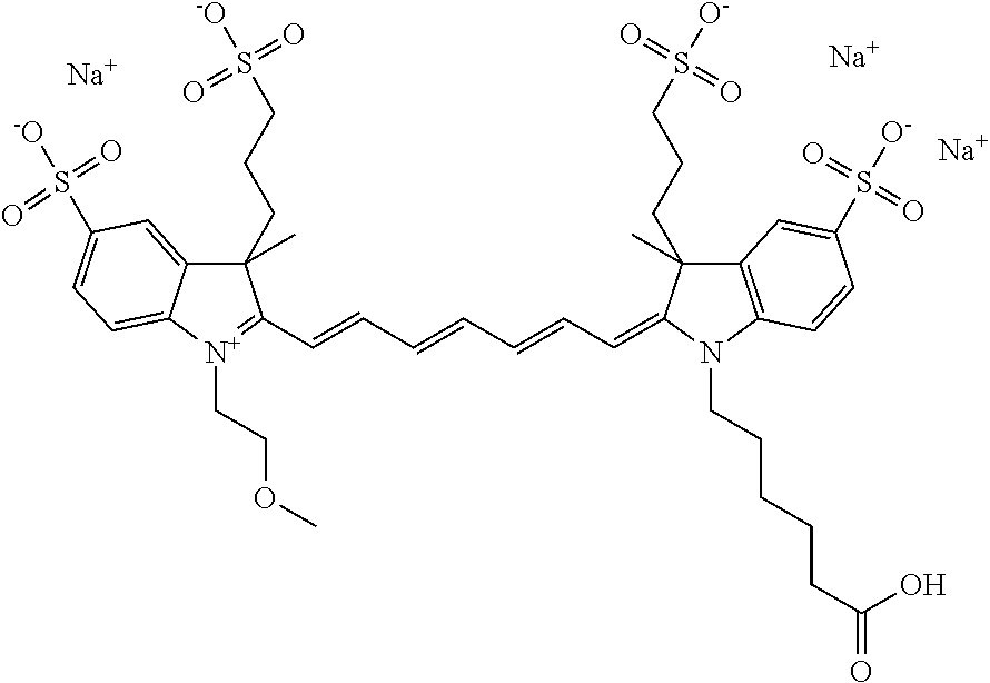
[Na].[Na].[Na].C12=CC(S(=O)(=O)[-O])=CC=C1[N+](CCOC)=C(C=CC=CC=CC=C1N(CCCCCC(=O)O)C3=C(C=C(S(=O)(=O)[O-])C=C3)C1(C)CCCS(=O)(=O)[O-])C2(C)CCCS(=O)(=O)[-O]
